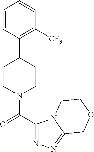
C1(C2CCN(C(C3=NN=C4N3CCOC4)=O)CC2)=C([CF3])C=CC=C1
